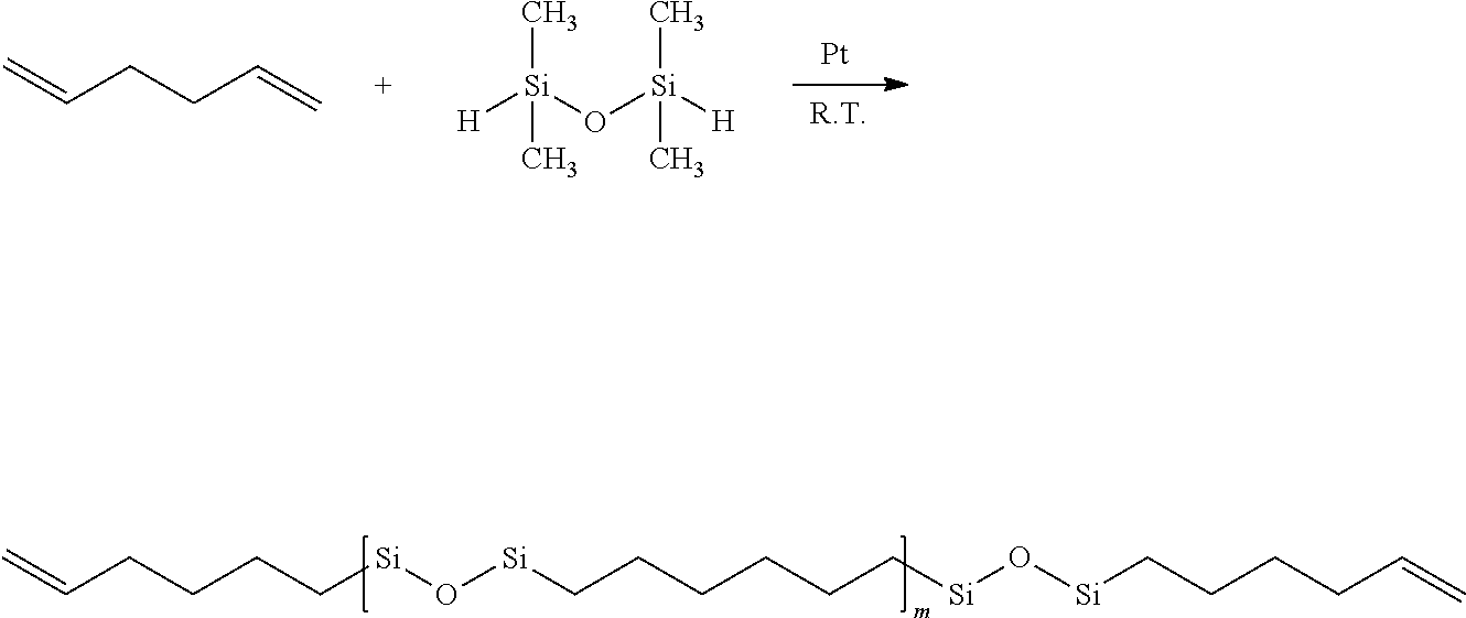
C=CCCC=C.[H][Si](O[Si]([H])(C)C)(C)C.[Pt].C=CCCCC[Si]O[Si]CCCCCC[Si]O[Si]CCCCC=C
